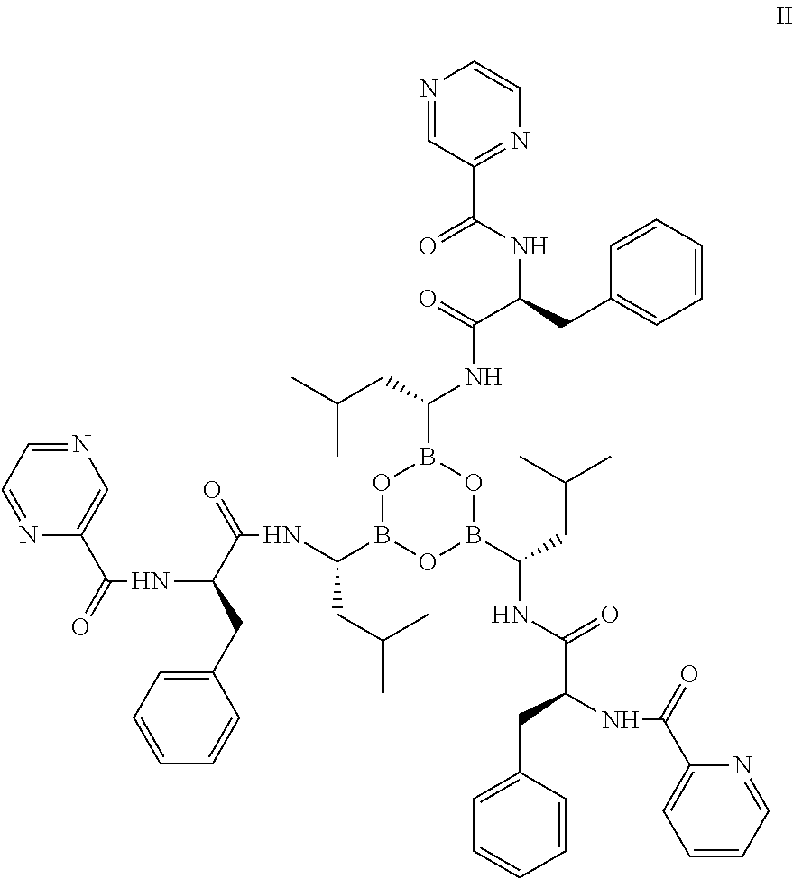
N1=CC(C(NC(CC2=CC=CC=C2)C(=O)NC(B2OB(C(CC(C)C)NC(C(NC(=O)C3=CN=CC=N3)CC3=CC=CC=C3)=O)OB(C(CC(C)C)NC(=O)C(CC3=CC=CC=C3)NC(=O)C3=CC=CC=N3)O2)CC(C)C)=O)=NC=C1
